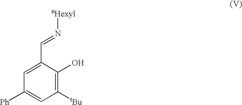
C1(C=N[nHexyl])=CC([Ph])=CC([tBu])=C1O
